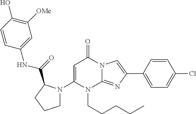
C1(N2CCCC2C(=O)NC2=CC([OMe])=C(O)C=C2)=CC(=O)N2C(=NC(C3=CC=C(Cl)C=C3)=C2)N1CCCCC
